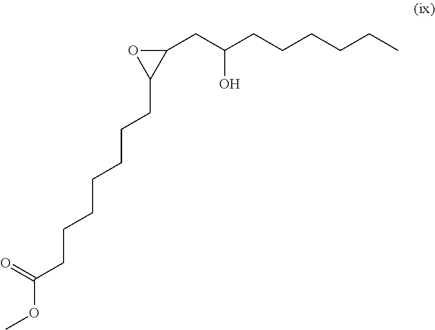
C1(CC(CCCCCC)O)OC1CCCCCCCC(OC)=O
